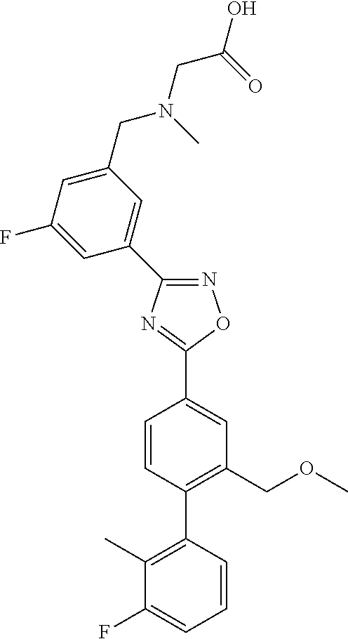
N1=C(C2=CC(CN(CC(O)=O)C)=CC(F)=C2)N=C(C2=CC(COC)=C(C3=C(C)C(F)=CC=C3)C=C2)O1
